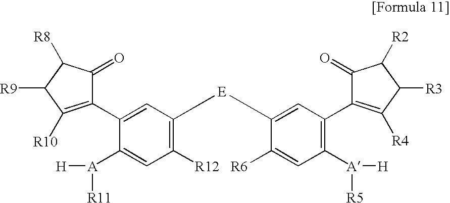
C1([R12])=C([E]C2=CC(C3=C([R4])C([R3])C([R2])C3=O)=C([A]([H])[R5])C=C2[R6])C=C(C2=C([R10])C([R9])C([R8])C2=O)C([A]([H])[R11])=C1
